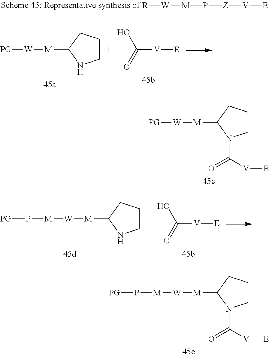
[R][W][M]P[Z][V][E].C1CCC([M][W][PG])N1.[V](C(=O)O)[E].C1CCC([M][W][PG])N1C([V][E])=O.C1CCC([M][W][M]P[PG])N1.[V](C(=O)O)[E].C1CCC([M][W][M]P[PG])N1C([V][E])=O
